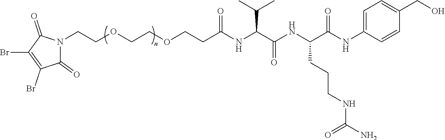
C(COCCC(NC(C(NC(C(NC1=CC=C(CO)C=C1)=O)CCCNC(N)=O)=O)C(C)C)=O)OCCN1C(=O)C(Br)=C(Br)C1=O
